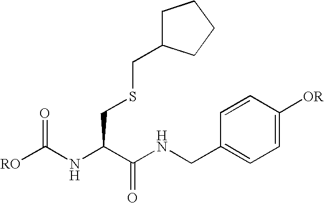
[RO]C(NC(C(NCC1=CC=C([OR])C=C1)=O)CSCC1CCCC1)=O
